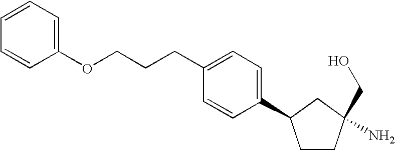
C1CC(CO)(N)CC1C1=CC=C(CCCOC2=CC=CC=C2)C=C1
